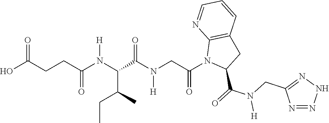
C(CC(N(C(C(C)CC)C(N(CC(N1C(C(=O)N(CC2=NNN=N2)[H])CC2=C1N=CC=C2)=O)[H])=O)[H])=O)C(O)=O
